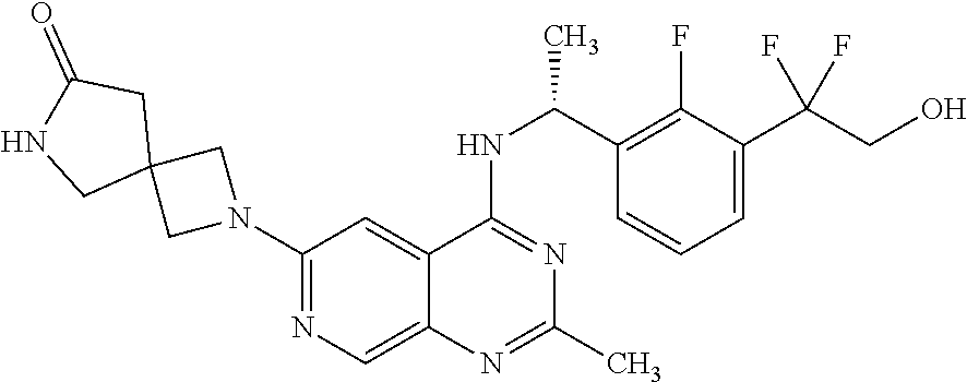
N1(C2=NC=C3C(=C2)C(NC(C2=C(F)C(C(F)(F)CO)=CC=C2)C)=NC(C)=N3)CC2(C1)CC(=O)NC2
